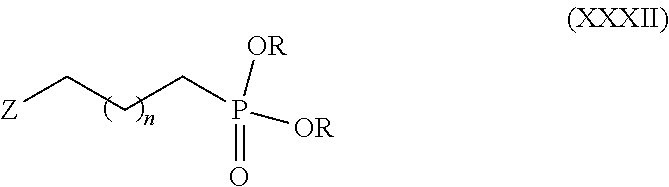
C(CCP([OR])(=O)[OR])[Z]
